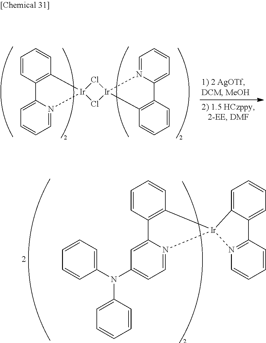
C1=CC2=C(C=C1)[Ir]1(N3=CC=CC=C23)Cl[Ir]2(N3=CC=CC=C3C3=C2C=CC=C3)Cl1.C1=CC2=C(C=C1)[Ir]1(N3=CC=C(N(C4=CC=CC=C4)C4=CC=CC=C4)C=C23)C2=CC=CC=C2C2=N1C=CC=C2
